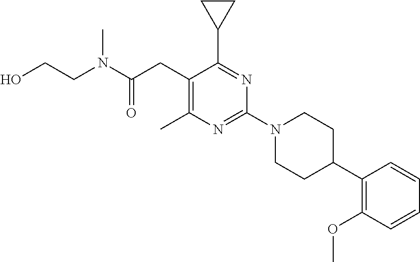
C1(C)=C(CC(N(CCO)C)=O)C(C2CC2)=NC(N2CCC(C3=C(OC)C=CC=C3)CC2)=N1
